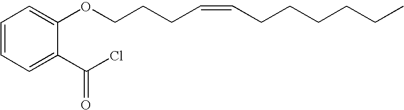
C1=CC=C(C(Cl)=O)C(OCCCC=CCCCCCC)=C1
